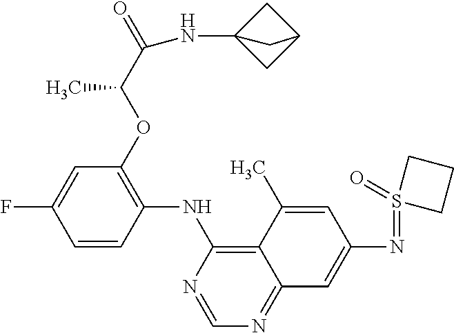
C1=CC(NC2=C3C(=NC=N2)C=C(N=S2(=O)CCC2)C=C3C)=C(OC(C(=O)NC23CC(C2)C3)C)C=C1F
